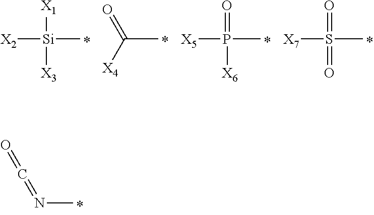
[X2][Si](C)([X1])[X3].C(C)([X4])=O.[X5]P(C)(=O)[X6].[X7]S(C)(=O)=O.CN=C=O
